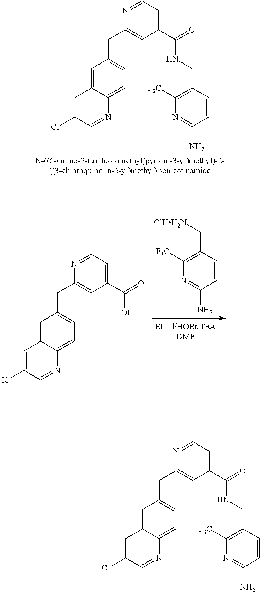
C1=C(C(=O)NCC2=C([F3C])N=C(N)C=C2)C=C(CC2=CC=C3N=CC(Cl)=CC3=C2)N=C1.N1=CC(Cl)=CC2=CC(CC3=CC(C(=O)O)=CC=N3)=CC=C12.[ClHH2N]CC1=C([F3C])N=C(N)C=C1.C1=C(C(=O)NCC2=C([F3C])N=C(N)C=C2)C=C(CC2=CC=C3N=CC(Cl)=CC3=C2)N=C1
